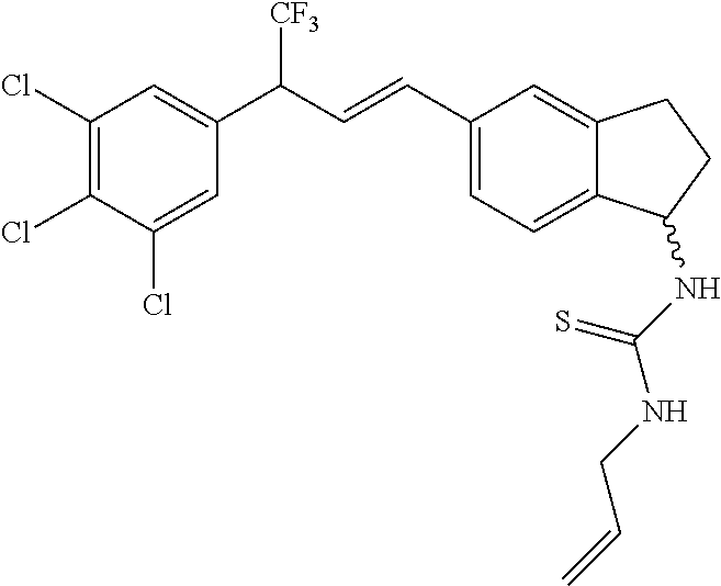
C1(Cl)=C(Cl)C(Cl)=CC(C(C=CC2=CC=C3C(=C2)CCC3NC(=S)NCC=C)[CF3])=C1
